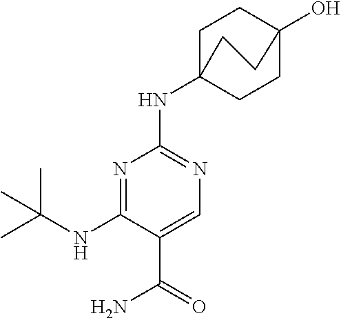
N1=C(NC(C)(C)C)C(C(=O)N)=CN=C1NC12CCC(O)(CC1)CC2
